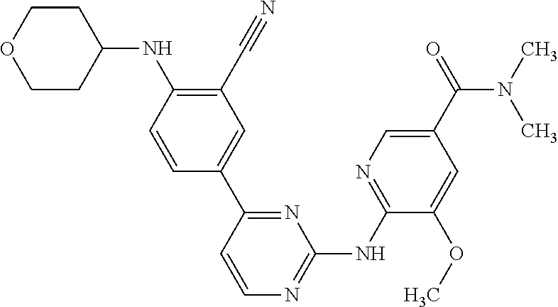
C1(C#N)=C(NC2CCOCC2)C=CC(C2=NC(NC3=NC=C(C(N(C)C)=O)C=C3OC)=NC=C2)=C1
